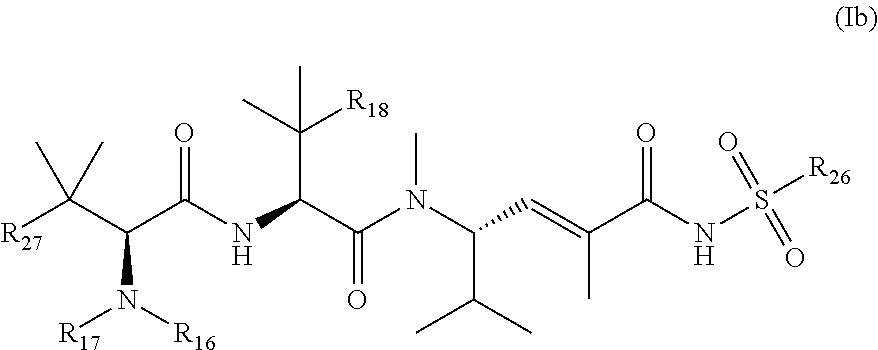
[R27]C(C(C(NC(C(N(C(C(C)C)C=C(C(NS([R26])(=O)=O)=O)C)C)=O)C(C)([R18])C)=O)N([R16])[R17])(C)C
